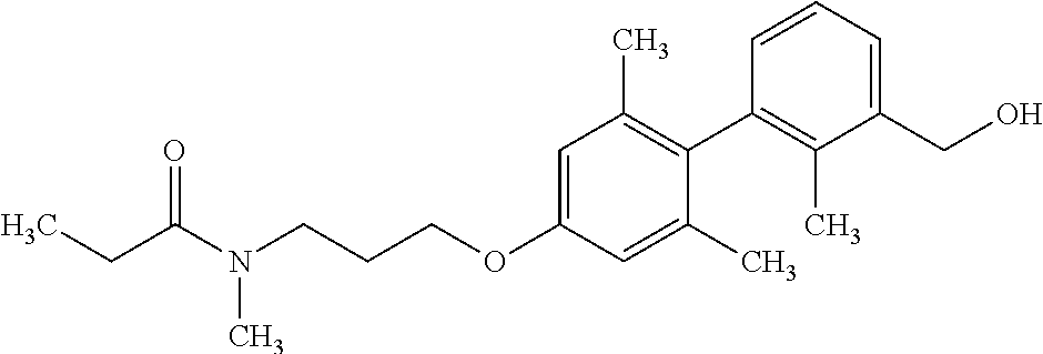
C1=C(OCCCN(C(CC)=O)C)C=C(C)C(C2=C(C)C(CO)=CC=C2)=C1C
